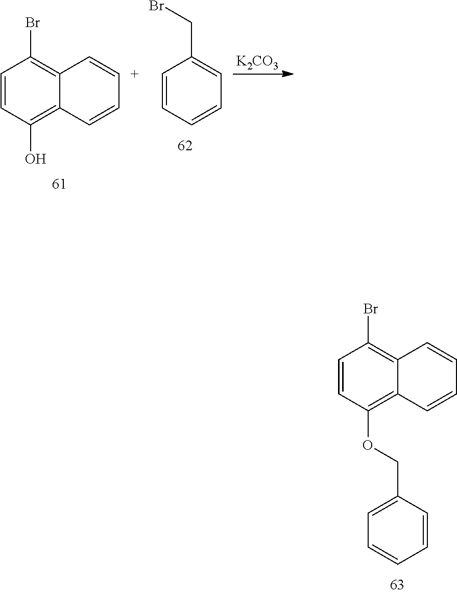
[K2CO3].C1=CC(O)=C2C(=C1Br)C=[C+]C=C2.C1=CC=CC=C1CBr.C1=CC(OCC2=CC=CC=C2)=C2C(=C1Br)C=CC=C2
